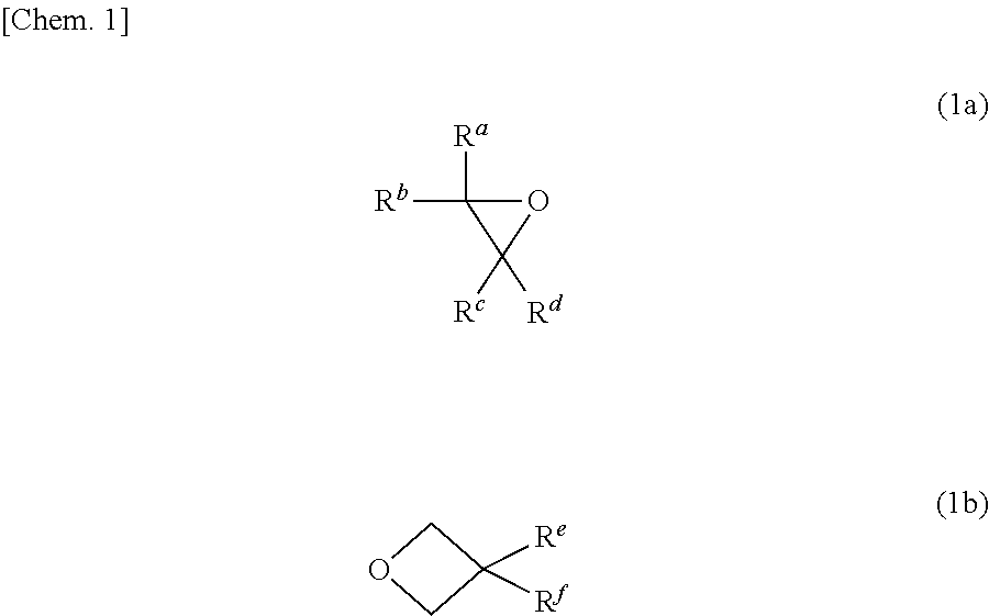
O1C([Ra])([Rb])C1([Rd])[Rc].C1OCC1([Re])[Rf]
